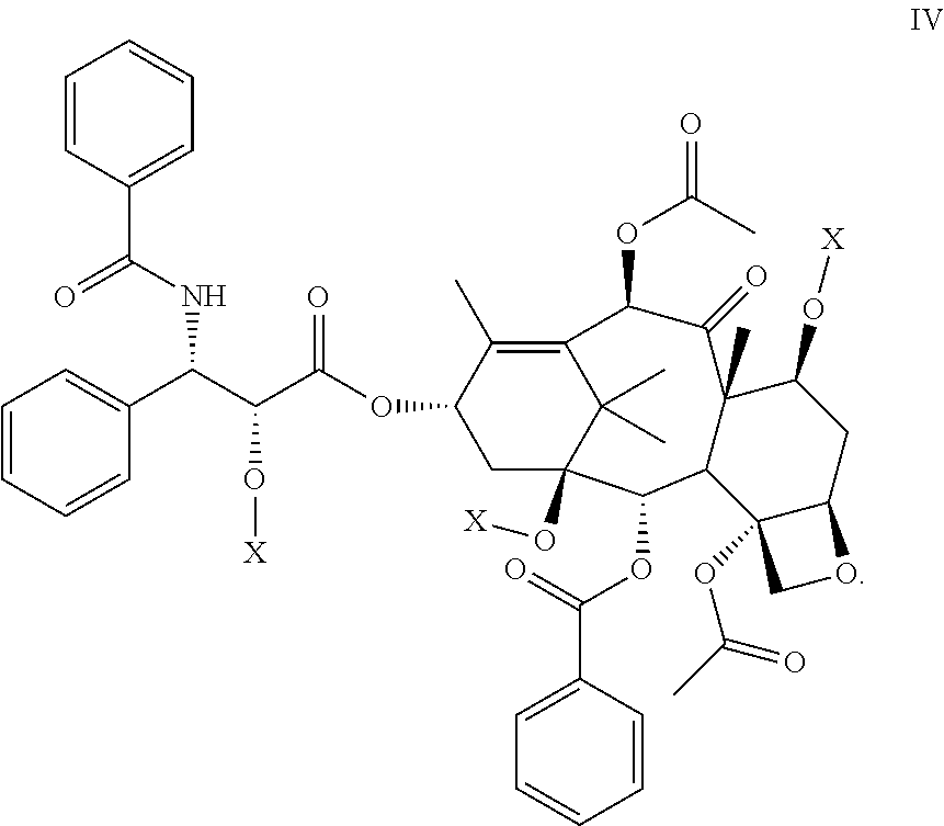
C1=CC=CC(C(C(C(OC2CC3(O[X])C(C)(C)C(=C2C)C(OC(C)=O)C(=O)C2(C)C(O[X])CC4C(OC(C)=O)(CO4)C2C3OC(=O)C2=CC=CC=C2)=O)O[X])NC(=O)C2=CC=CC=C2)=C1
